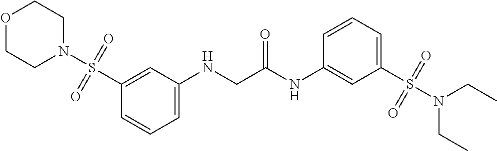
O1CCN(S(C2=CC(NCC(NC3=CC(S(N(CC)CC)(=O)=O)=CC=C3)=O)=CC=C2)(=O)=O)CC1
